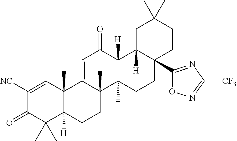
C12(C)C([H])(CCC3(C)C1=CC(=O)C1([H])C3(C)CCC3(C4=NC([CF3])=NO4)C1([H])CC(C)(C)CC3)C(C)(C)C(=O)C([NC])=C2
